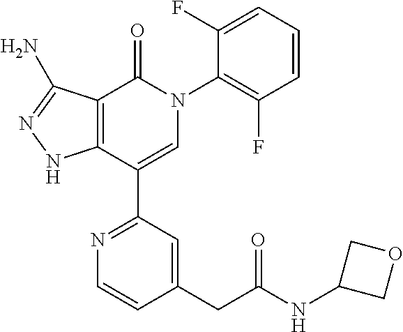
C12=C(C(C3=NC=CC(CC(NC4COC4)=O)=C3)=CN(C3=C(F)C=CC=C3F)C1=O)NN=C2N
